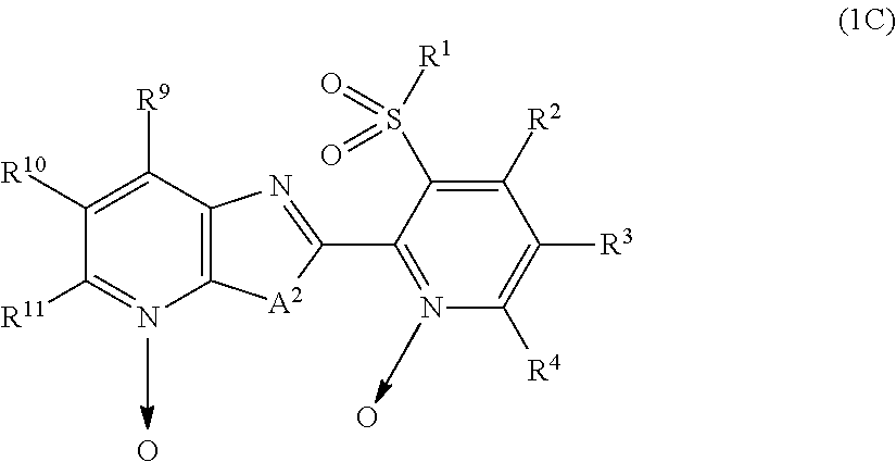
C12=C(C([R9])=C([R10])C([R11])=N1)N=C(C1=NC([R4])=C([R3])C([R2])=C1S([R1])(=O)=O)[A2]2.O.O
